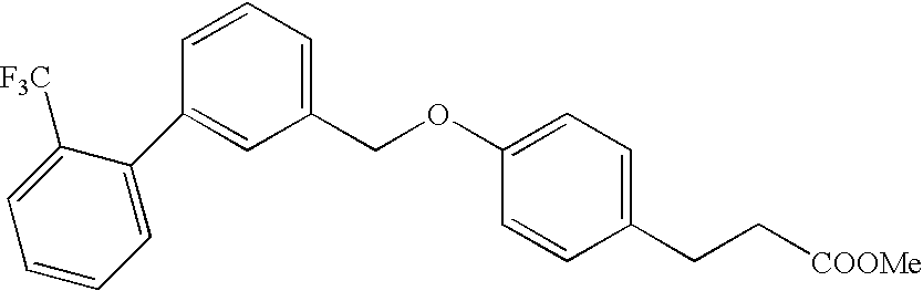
C1(C2=CC(COC3=CC=C(CC[COOMe])C=C3)=CC=C2)=CC=CC=C1[F3C]
